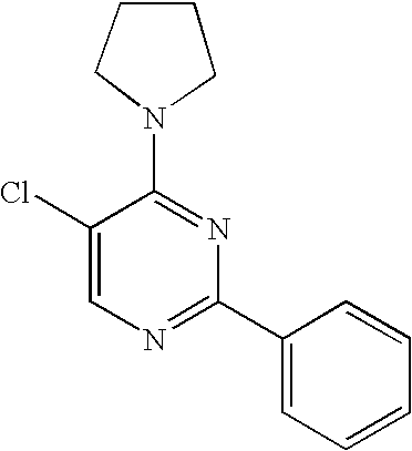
C1(Cl)=CN=C(C2=CC=CC=C2)N=C1N1CCCC1
